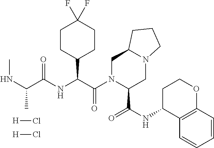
C1N(C(C(NC(C(NC)C)=O)C2CCC(F)(F)CC2)=O)C(C(NC2C3=C(OCC2)C=CC=C3)=O)CN2C1CCC2.[H]Cl.[H]Cl
